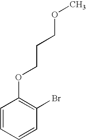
C1=CC=CC(Br)=C1OCCCOC
